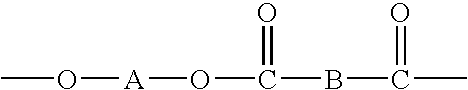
CO[A]OC(BC(C)=O)=O
